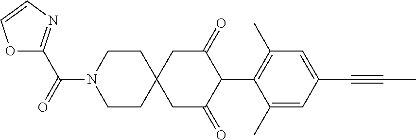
C1CN(C(=O)C2=NC=CO2)CCC12CC(=O)C(C1=C(C)C=C(C#CC)C=C1C)C(=O)C2
